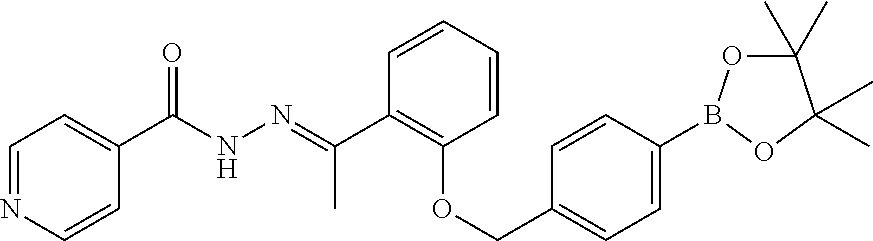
O(CC1=CC=C(B2OC(C)(C)C(C)(C)O2)C=C1)C1=C(C(=NNC(C2=CC=NC=C2)=O)C)C=CC=C1
